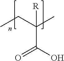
CCC(C)([R])C(O)=O
